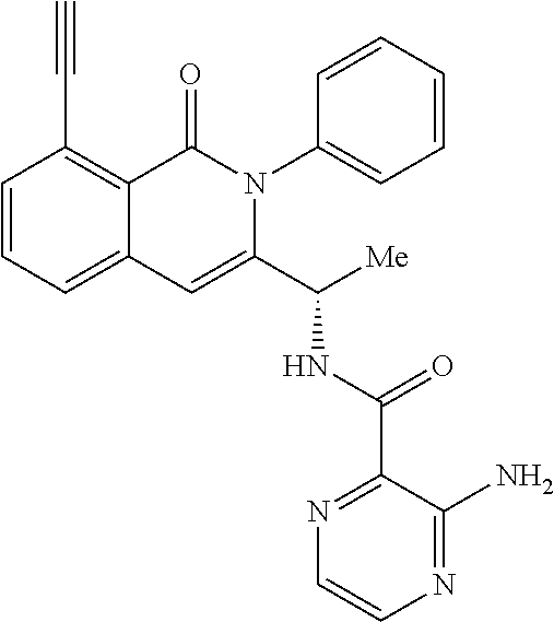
N(C(C1=CC2=CC=CC(C#C)=C2C(=O)N1C1=CC=CC=C1)[Me])C(C1=NC=CN=C1N)=O
